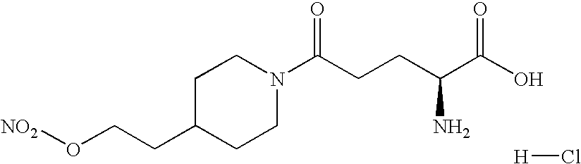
[NO2]OCCC1CCN(C(CCC(C(O)=O)N)=O)CC1.[H]Cl
